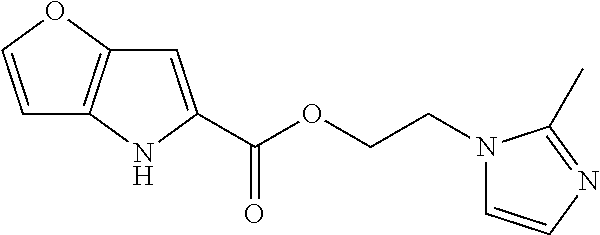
C1=COC2=C1NC(C(OCCN1C=CN=C1C)=O)=C2
